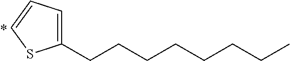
C1(CCCCCCCC)=CC=CS1
